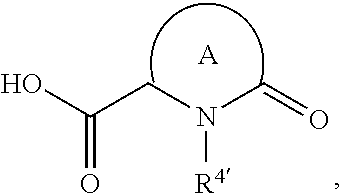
OC(CN(C=O)[R4])=O.[A]
